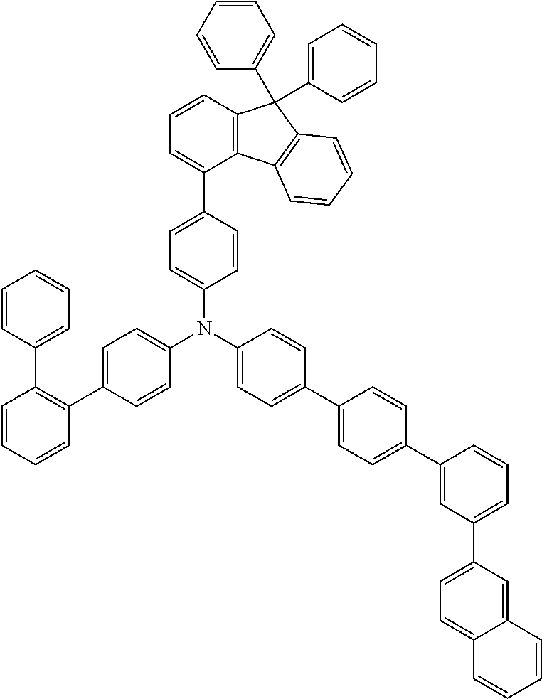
C1=C(N(C2=CC=C(C3=C(C4=CC=CC=C4)C=CC=C3)C=C2)C2=CC=C(C3=CC=C(C4=CC(C5=CC=C6C(=C5)C=CC=C6)=CC=C4)C=C3)C=C2)C=CC(C2=CC=CC3=C2C2=C(C3(C3=CC=CC=C3)C3=CC=CC=C3)C=CC=C2)=C1
